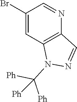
C1(Br)=CC2=C(N=C1)C=NN2C([Ph])([Ph])[Ph]
